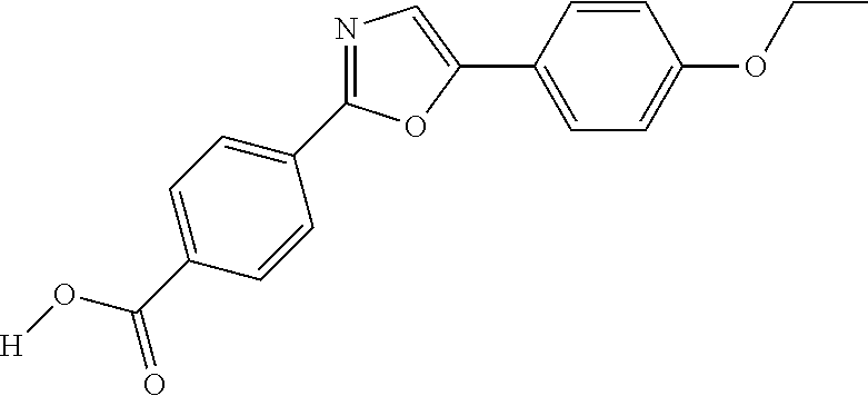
[H]OC(=O)C1=CC=C(C2=NC=C(C3=CC=C(OCC)C=C3)O2)C=C1
